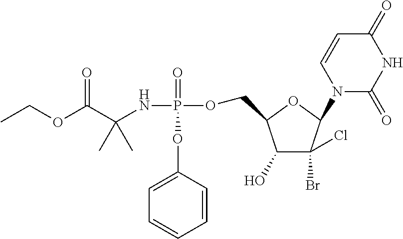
C1=CC(OP(NC(C(OCC)=O)(C)C)(=O)OCC2C(O)C(Br)(Cl)C(N3C(=O)NC(=O)C=C3)O2)=CC=C1
